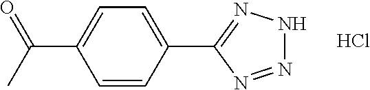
Cl.C1=C(C2=NNN=N2)C=CC(C(C)=O)=C1
